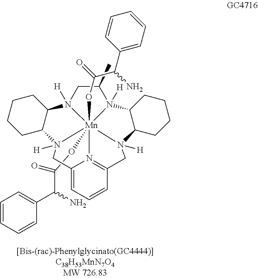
C1(C)CN2([H])[Mn]345(OC(C(C6=CC=CC=C6)N)=O)(OC(C(N)C6=CC=CC=C6)=O)N1([H])C1C(CCCC1)N3([H])CC1=N4C(=CC=C1)CN5([H])C1C2CCCC1
